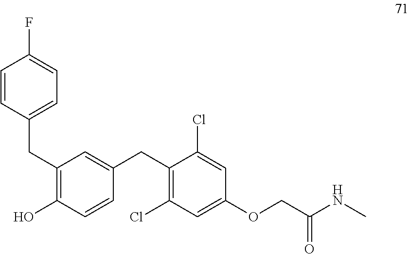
C1=CC(CC2=C(O)C=CC(CC3=C(Cl)C=C(OCC(NC)=O)C=C3Cl)=C2)=CC=C1F
